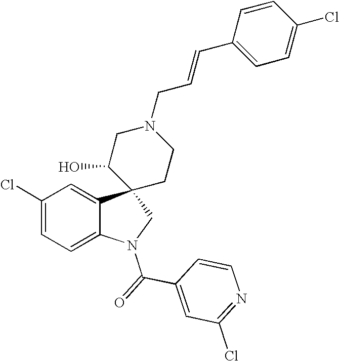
C1(Cl)=CC=C2C(=C1)C1(CN2C(=O)C2=CC(Cl)=NC=C2)CCN(CC=CC2=CC=C(Cl)C=C2)CC1O
